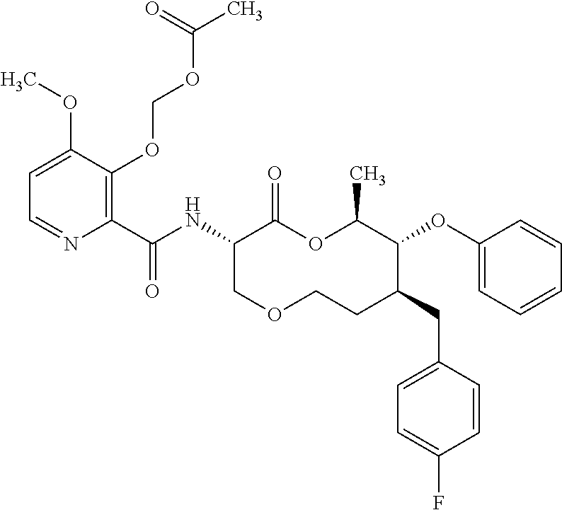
C1(C(NC2C(=O)OC(C)C(OC3=CC=CC=C3)C(CC3=CC=C(F)C=C3)CCOC2)=O)=C(OCOC(C)=O)C(OC)=CC=N1
